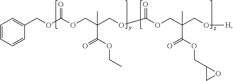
C1=CC=CC(COC(OCC(COC(OCC(CO[H])(C)C(OCC2CO2)=O)=O)(C(OCC)=O)C)=O)=C1
